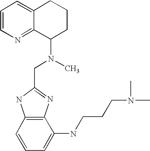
C12=CC=CN=C1C(N(C)CC1=NC3=C(N1)C=CC=C3NCCCN(C)C)CCC2
